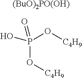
P(O[C4H9])(O[C4H9])(=O)O.[(BuO)2PO(OH)]
